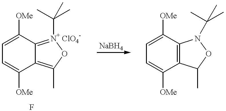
C1=C([OMe])C2=[N+ ClO4-](C(C)(C)C)OC(C)=C2C([OMe])=C1.C1=C([OMe])C2=C(C([OMe])=C1)C(C)ON2C(C)(C)C
